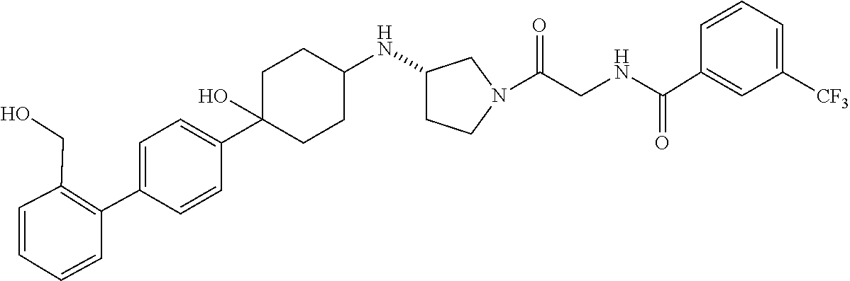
C1=C(C2=C(CO)C=CC=C2)C=CC(C2(O)CCC(NC3CCN(C(CNC(C4=CC([CF3])=CC=C4)=O)=O)C3)CC2)=C1
